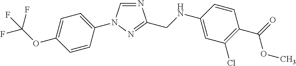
N1=CN(C2=CC=C(OC(F)(F)F)C=C2)N=C1CNC1=CC(Cl)=C(C(OC)=O)C=C1
